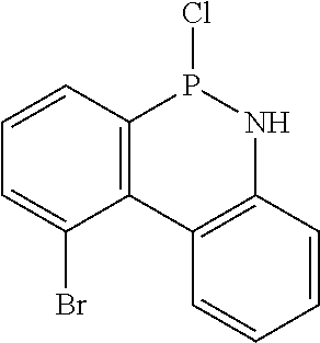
C12=C(C=CC=C1Br)P(Cl)NC1=C2C=CC=C1
